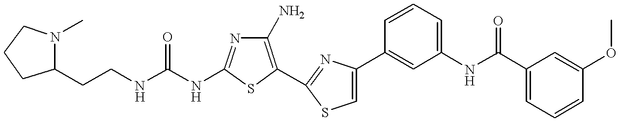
C(NC1=NC(N)=C(C2=NC(C3=CC(NC(C4=CC=CC(OC)=C4)=O)=CC=C3)=CS2)S1)(NCCC1N(C)CCC1)=O
